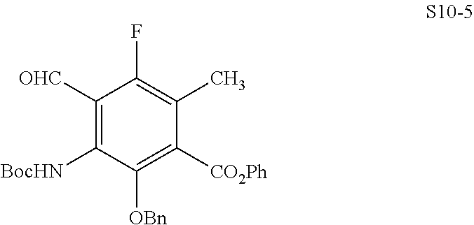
C1([OHC])=C([BocHN])C([OBn])=C([CO2Ph])C(C)=C1F
